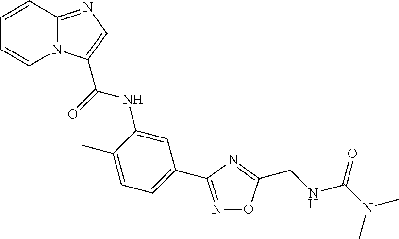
C12=NC=C(C(NC3=CC(C4=NOC(CNC(N(C)C)=O)=N4)=CC=C3C)=O)N1C=CC=C2
